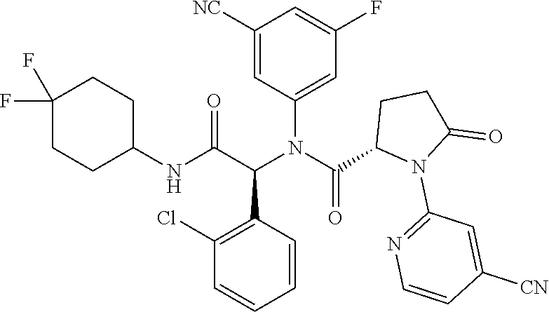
C1=C(N(C(C2N(C3=NC=CC([CN])=C3)C(=O)CC2)=O)C(C(NC2CCC(F)(F)CC2)=O)C2=C(Cl)C=CC=C2)C=C([NC])C=C1F
